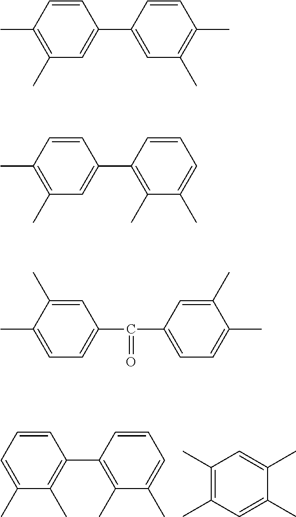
C1=C(C2=CC(C)=C(C)C=C2)C=CC(C)=C1C.C1=C(C2=C(C)C(C)=CC=C2)C=CC(C)=C1C.C1(C)=C(C2=C(C)C(C)=CC=C2)C=CC=C1C.C1(C)=C(C)C=C(C)C(C)=C1.C1=C(C(C2=CC=C(C)C(C)=C2)=O)C=C(C)C(C)=C1
